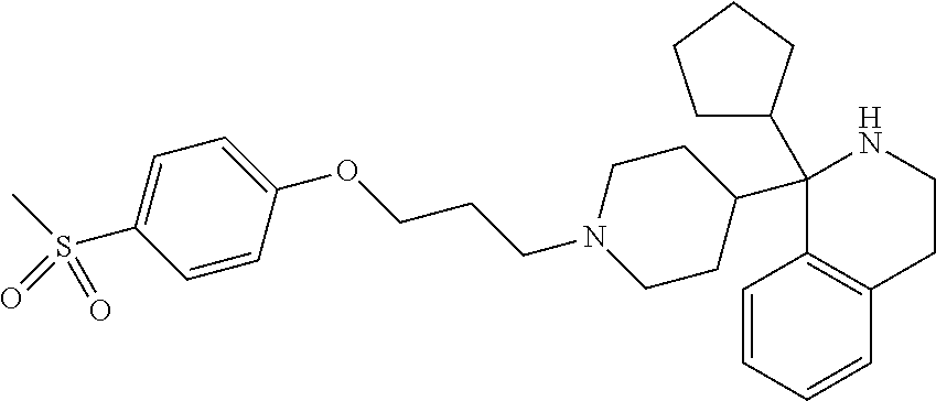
C1=CC=CC2=C1C(C1CCN(CCCOC3=CC=C(S(C)(=O)=O)C=C3)CC1)(C1CCCC1)NCC2
